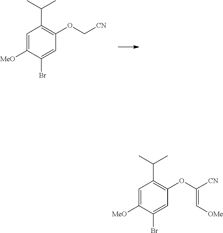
C1=C([MeO])C(Br)=CC(OC[CN])=C1C(C)C.C1=C([MeO])C(Br)=CC(OC([CN])=C[OMe])=C1C(C)C
